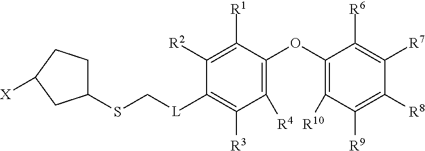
C1(OC2=C([R4])C([R3])=C([L]CSC3CCC([X])C3)C([R2])=C2[R1])=C([R10])C([R9])=C([R8])C([R7])=C1[R6]
